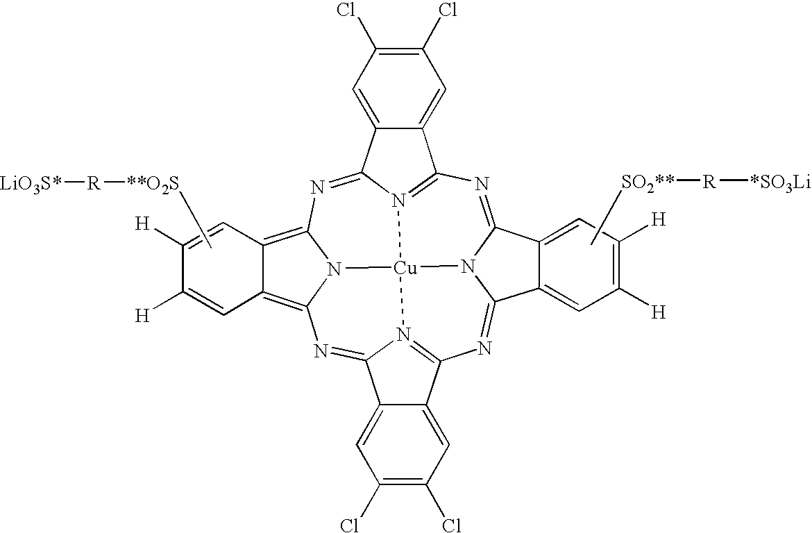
N1=C2N3C(=NC4=N5C(=NC6=C7C(=C8N6[Cu]35N3=C1C1=CC(Cl)=C(Cl)C=C1C3=N8)C=C([H])C([H])=C7)C1=CC(Cl)=C(Cl)C=C41)C1=CC([H])=C([H])C=C21.C[**O2S][R][LiO3S*].C[SO2**][R][*SO3Li]
